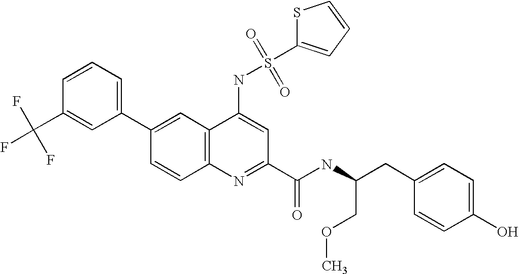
C1=CC(C(F)(F)F)=CC(C2=CC3=C(C=C2)N=C(C(NC(CC2=CC=C(O)C=C2)COC)=O)C=C3NS(=O)(=O)C2=CC=CS2)=C1
